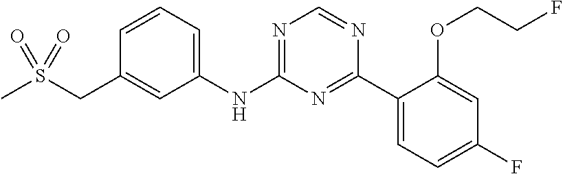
N(C1=NC=NC(C2=CC=C(F)C=C2OCCF)=N1)C1=CC=CC(CS(C)(=O)=O)=C1
